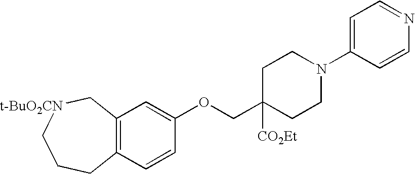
C12=C(C[t-BuO2CN]CCC1)C=C(OCC1([CO2Et])CCN(C3=CC=NC=C3)CC1)C=C2
